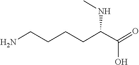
CNC(CCCCN)C(=O)O
